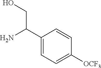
C1(C(N)CO)=CC=C([OCF3])C=C1
